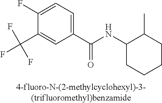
C1=C(F)C(C(F)(F)F)=CC(C(NC2CCCCC2C)=O)=C1
